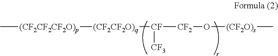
C[(CF2CF2CF2O)p][(CF2CF2O)q][CF]([CF3])[CF2]O[(CF2O)s]C
